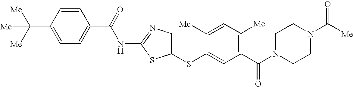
C(C1=CC=C(C(=O)NC2=NC=C(SC3=CC(C(N4CCN(C([Me])=O)CC4)=O)=C([Me])C=C3[Me])S2)C=C1)([Me])([Me])[Me]
